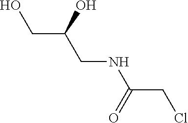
OCC(CNC(CCl)=O)O
